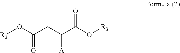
[R2]OC(CC(C(O[R3])=O)[A])=O
